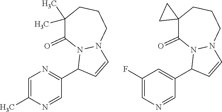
C1(C2=NC=C(C)N=C2)C=CN2N1C(=O)C(C)(C)CCC2.C1(C2=CC(F)=CN=C2)C=CN2N1C(=O)C1(CCC2)CC1
